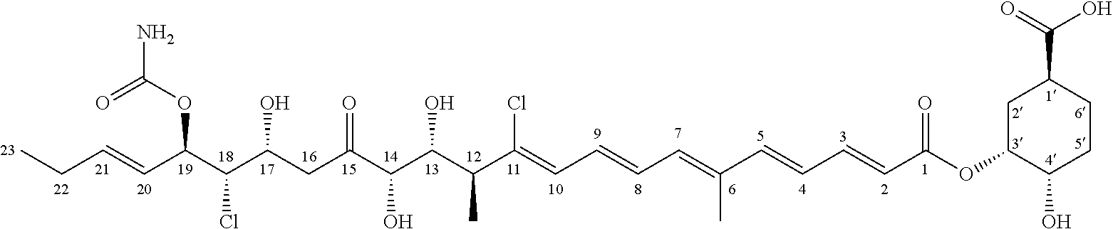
C(C=CC(C(C(CC(C(C(C(C(=CC=CC=C(C=CC=CC(OC1CC(C(=O)O)CCC1O)=O)C)Cl)C)O)O)=O)O)Cl)OC(=O)N)C
